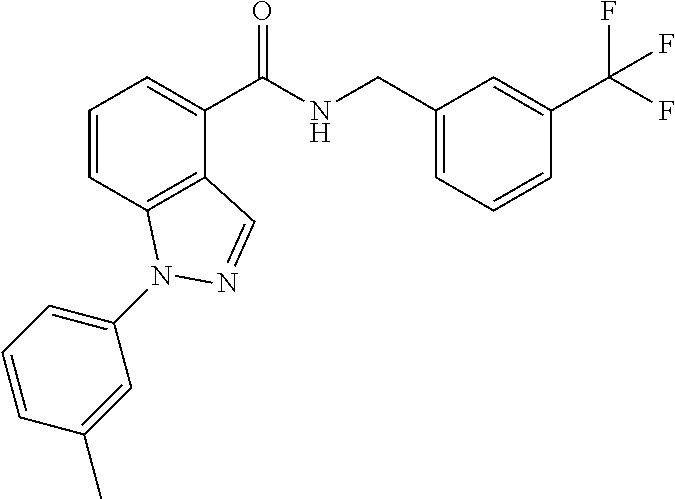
C1=CC2=C(C(C(NCC3=CC=CC(C(F)(F)F)=C3)=O)=C1)C=NN2C1=CC=CC(C)=C1
